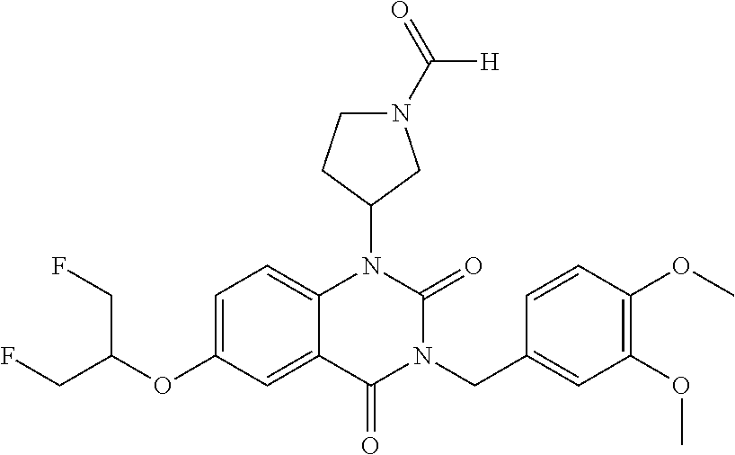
C1=C(OC(CF)CF)C=C2C(=C1)N(C1CN(C([H])=O)CC1)C(=O)N(CC1=CC(OC)=C(OC)C=C1)C2=O
